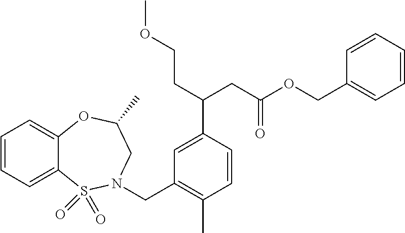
C1=CC=C2C(=C1)OC(C)CN(CC1=C(C)C=CC(C(CC(=O)OCC3=CC=CC=C3)CCOC)=C1)S2(=O)=O
